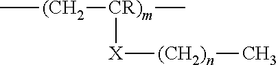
C[(CH2][CR)m](C)[X][(CH2)n]C
